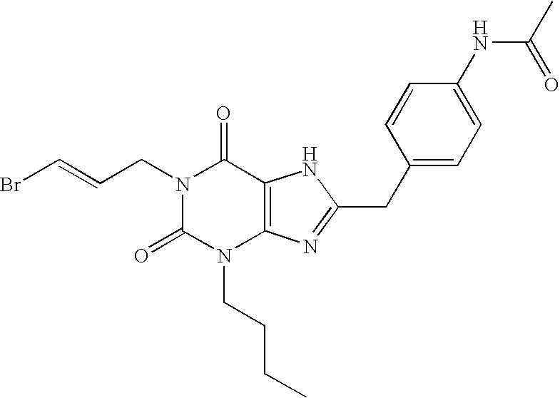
BrC=CCN1C(=O)N(CCCC)C2=C(C1=O)NC(CC1=CC=C(NC(C)=O)C=C1)=N2
